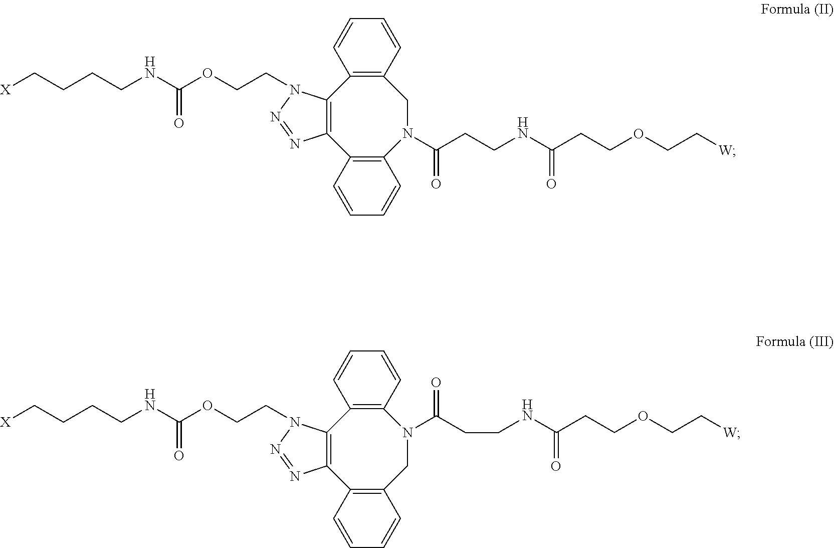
C12=C(C3=C(CN(C(CCNC(CCOCC[W])=O)=O)C4=C1C=CC=C4)C=CC=C3)N=NN2CCOC(NCCCC[X])=O.C12=C(C3=C(C=CC=C3)N(C(CCNC(CCOCC[W])=O)=O)CC3=C1C=CC=C3)N=NN2CCOC(NCCCC[X])=O
